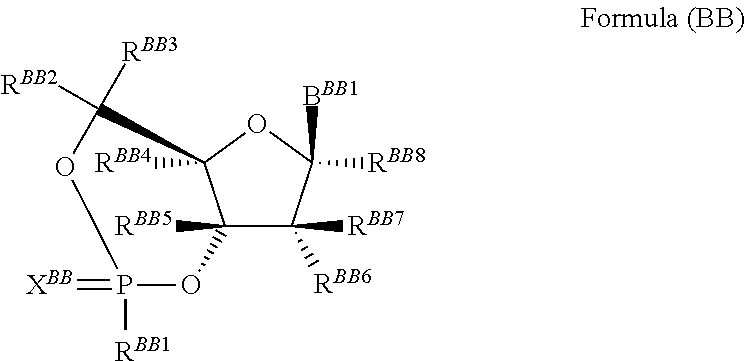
C12([RBB5])C([RBB7])([RBB6])C([BBB1])([RBB8])OC1([RBB4])C([RBB2])([RBB3])OP([RBB1])(=[XBB])O2
